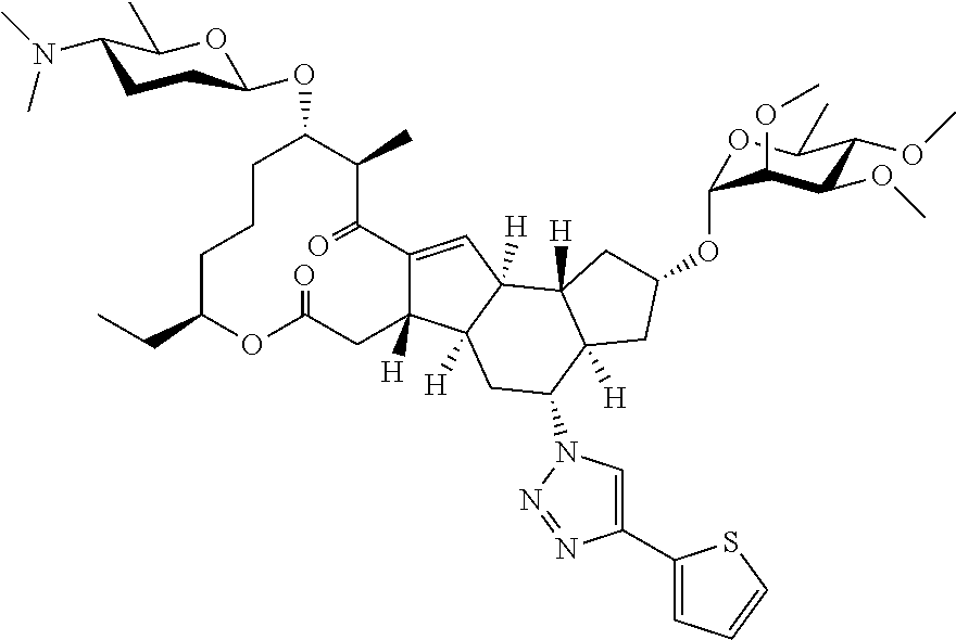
C1CCC(CC)OC(=O)CC2([H])C(=CC3([H])C2([H])CC(N2C=C(C4=CC=CS4)N=N2)C2([H])C3([H])CC(OC3OC(C)C(OC)C(OC)C3OC)C2)C(=O)C(C)C1OC1CCC(N(C)C)C(C)O1
